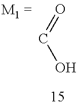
C(=O)O
